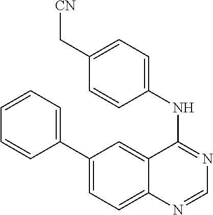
C1(C2=CC=CC=C2)=CC=C2C(=C1)C(NC1=CC=C(C[CN])C=C1)=NC=N2
